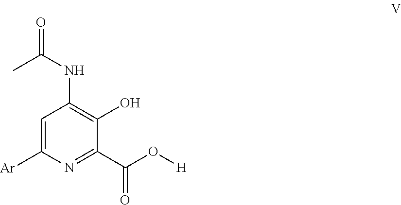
C1=C([Ar])N=C(C(=O)O[H])C(O)=C1NC(C)=O
